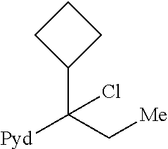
C1(C(C[Me])([Pyd])Cl)CCC1
